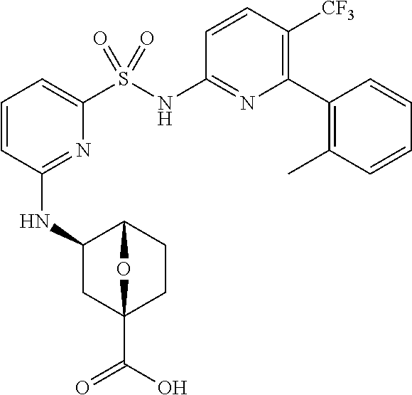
C1=CC(NC2CC3(C(O)=O)CCC2O3)=NC(S(NC2=NC(C3=C(C)C=CC=C3)=C([CF3])C=C2)(=O)=O)=C1
